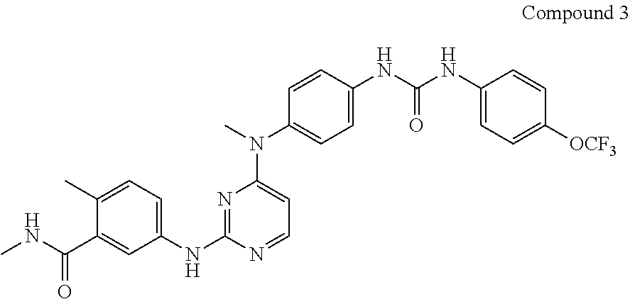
N1=C(NC2=CC=C(C)C(C(NC)=O)=C2)N=CC=C1N(C)C1=CC=C(NC(NC2=CC=C([OCF3])C=C2)=O)C=C1
